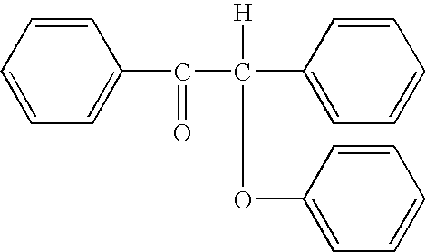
C1=CC=CC=C1C(C([H])(OC1=CC=CC=C1)C1=CC=CC=C1)=O
